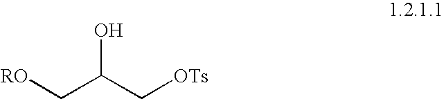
[RO]CC(C[OTs])O
